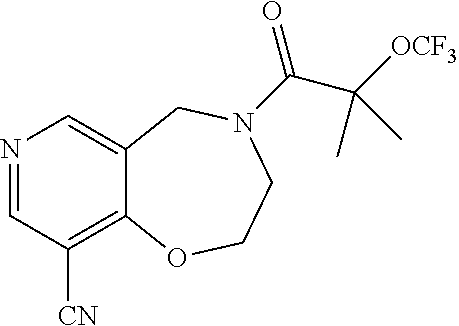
N1=CC([CN])=C2C(=C1)CN(C(=O)C([OCF3])(C)C)CCO2
